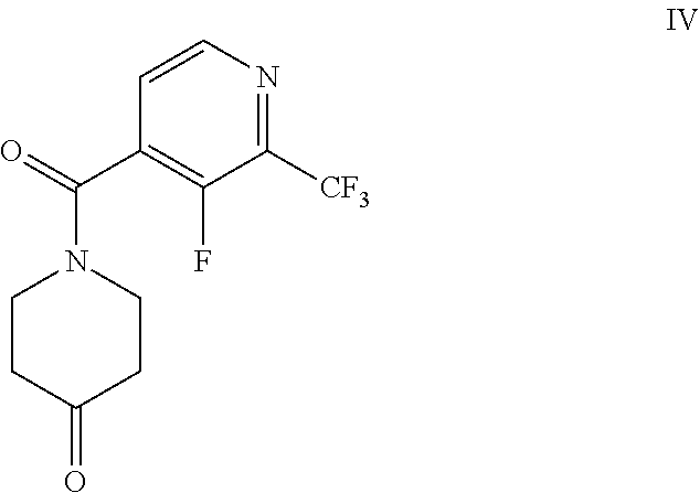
C1CC(=O)CCN1C(C1=C(F)C([CF3])=NC=C1)=O
